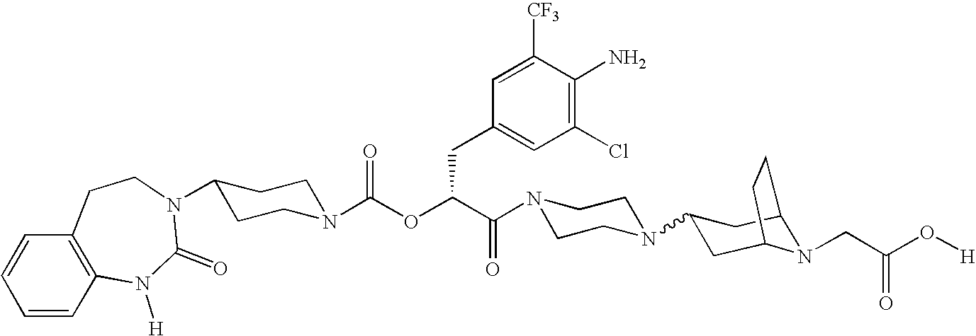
C1(Cl)=C(N)C([CF3])=CC(CC(OC(=O)N2CCC(N3C(=O)N([H])C4=C(C=CC=C4)CC3)CC2)C(=O)N2CCN(C3CC4CCC(N4CC(O[H])=O)C3)CC2)=C1
